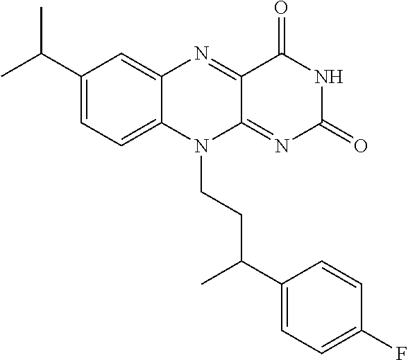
C1(C(C)C)=CC=C2C(=C1)N=C1C(=NC(=O)NC1=O)N2CCC(C1=CC=C(F)C=C1)C
